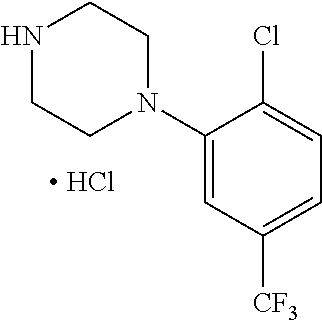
N1CCN(C2=CC([CF3])=CC=C2Cl)CC1.[ HCl]
